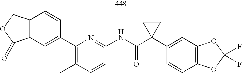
C12=C(COC1=O)C=CC(C1=C(C)C=CC(NC(C3(C4=CC5=C(C=C4)OC(F)(F)O5)CC3)=O)=N1)=C2
